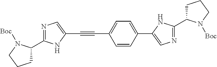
C1=CC(C2=CN=C(C3CCCN3[Boc])N2)=CC=C1C#CC1=CN=C(C2CCCN2[Boc])N1
